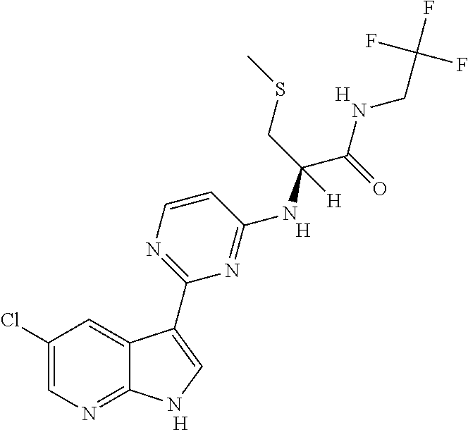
C1(Cl)=CN=C2C(=C1)C(C1=NC=CC(NC(C(=O)NCC(F)(F)F)(CSC)[H])=N1)=CN2.[H].[H].[H]
